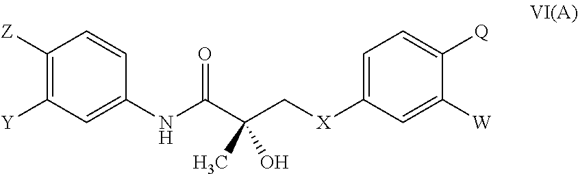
C1([Z])=C([Y])C=C(NC(C(C[X]C2=CC=C([Q])C([W])=C2)(C)O)=O)C=C1
